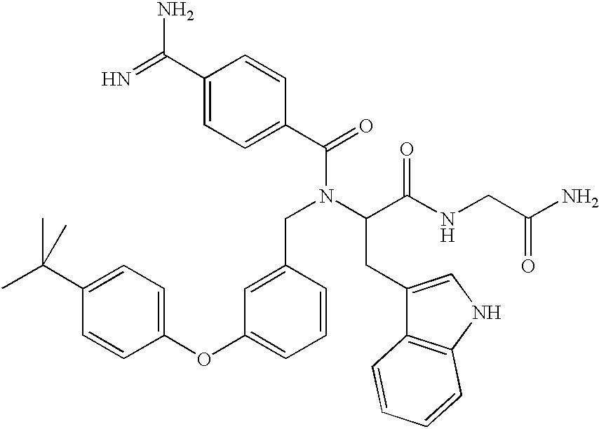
NC(=N)C1=CC=C(C(=O)N(CC2=CC(OC3=CC=C(C(C)(C)C)C=C3)=CC=C2)C(CC2=CNC3=C2C=CC=C3)C(=O)NCC(N)=O)C=C1
